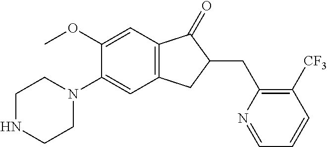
C1(OC)=CC2=C(C=C1N1CCNCC1)CC(CC1=C([CF3])C=CC=N1)C2=O
